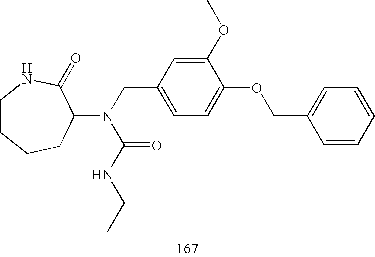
C1CCCC(N(C(=O)NCC)CC2=CC=C(OCC3=CC=CC=C3)C(OC)=C2)C(=O)N1
